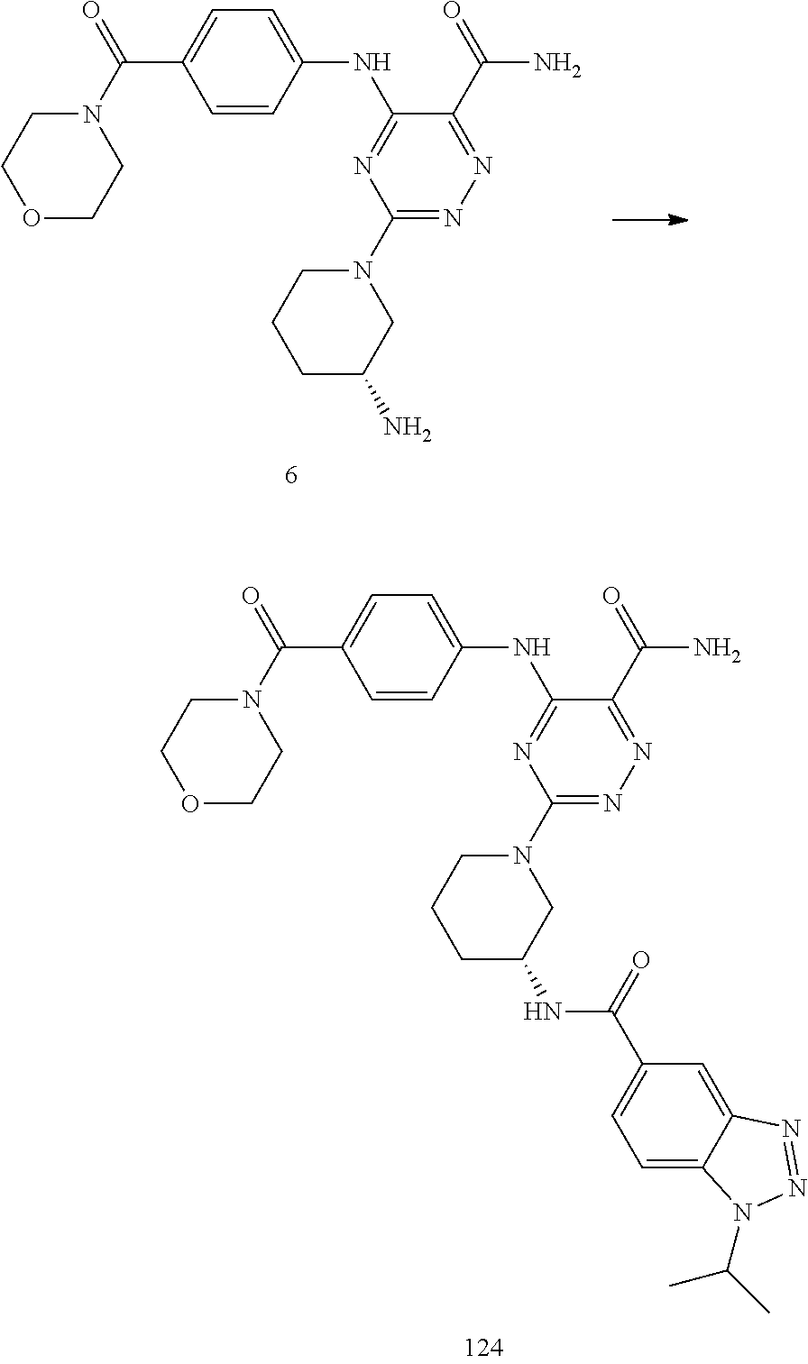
N(C1=NC(N2CCCC(N)C2)=NN=C1C(=O)N)C1=CC=C(C(N2CCOCC2)=O)C=C1.N(C1=NC(N2CCCC(NC(=O)C3=CC=C4C(=C3)N=NN4C(C)C)C2)=NN=C1C(=O)N)C1=CC=C(C(N2CCOCC2)=O)C=C1
